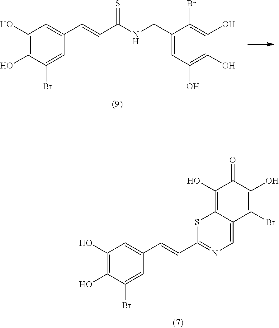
C1(O)=C(O)C(Br)=CC(C=CC(NCC2=CC(O)=C(O)C(O)=C2Br)=S)=C1.C1(O)=C(O)C(Br)=CC(C=CC2=NC=C3C(=C(O)C(=O)C(O)=C3Br)S2)=C1
